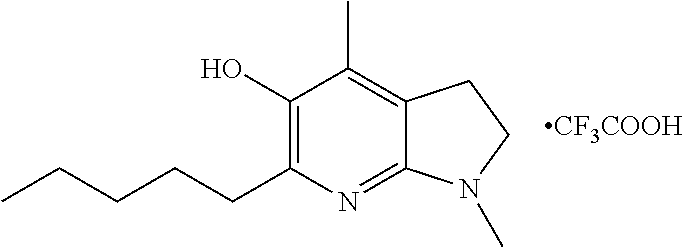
C12=NC(CCCCC)=C(O)C(C)=C1CCN2C.[CF3COOH]
